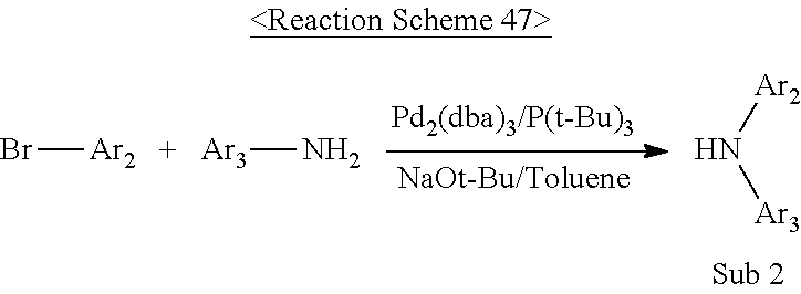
Br[Ar2].[Ar3]N.N([Ar2])[Ar3]
